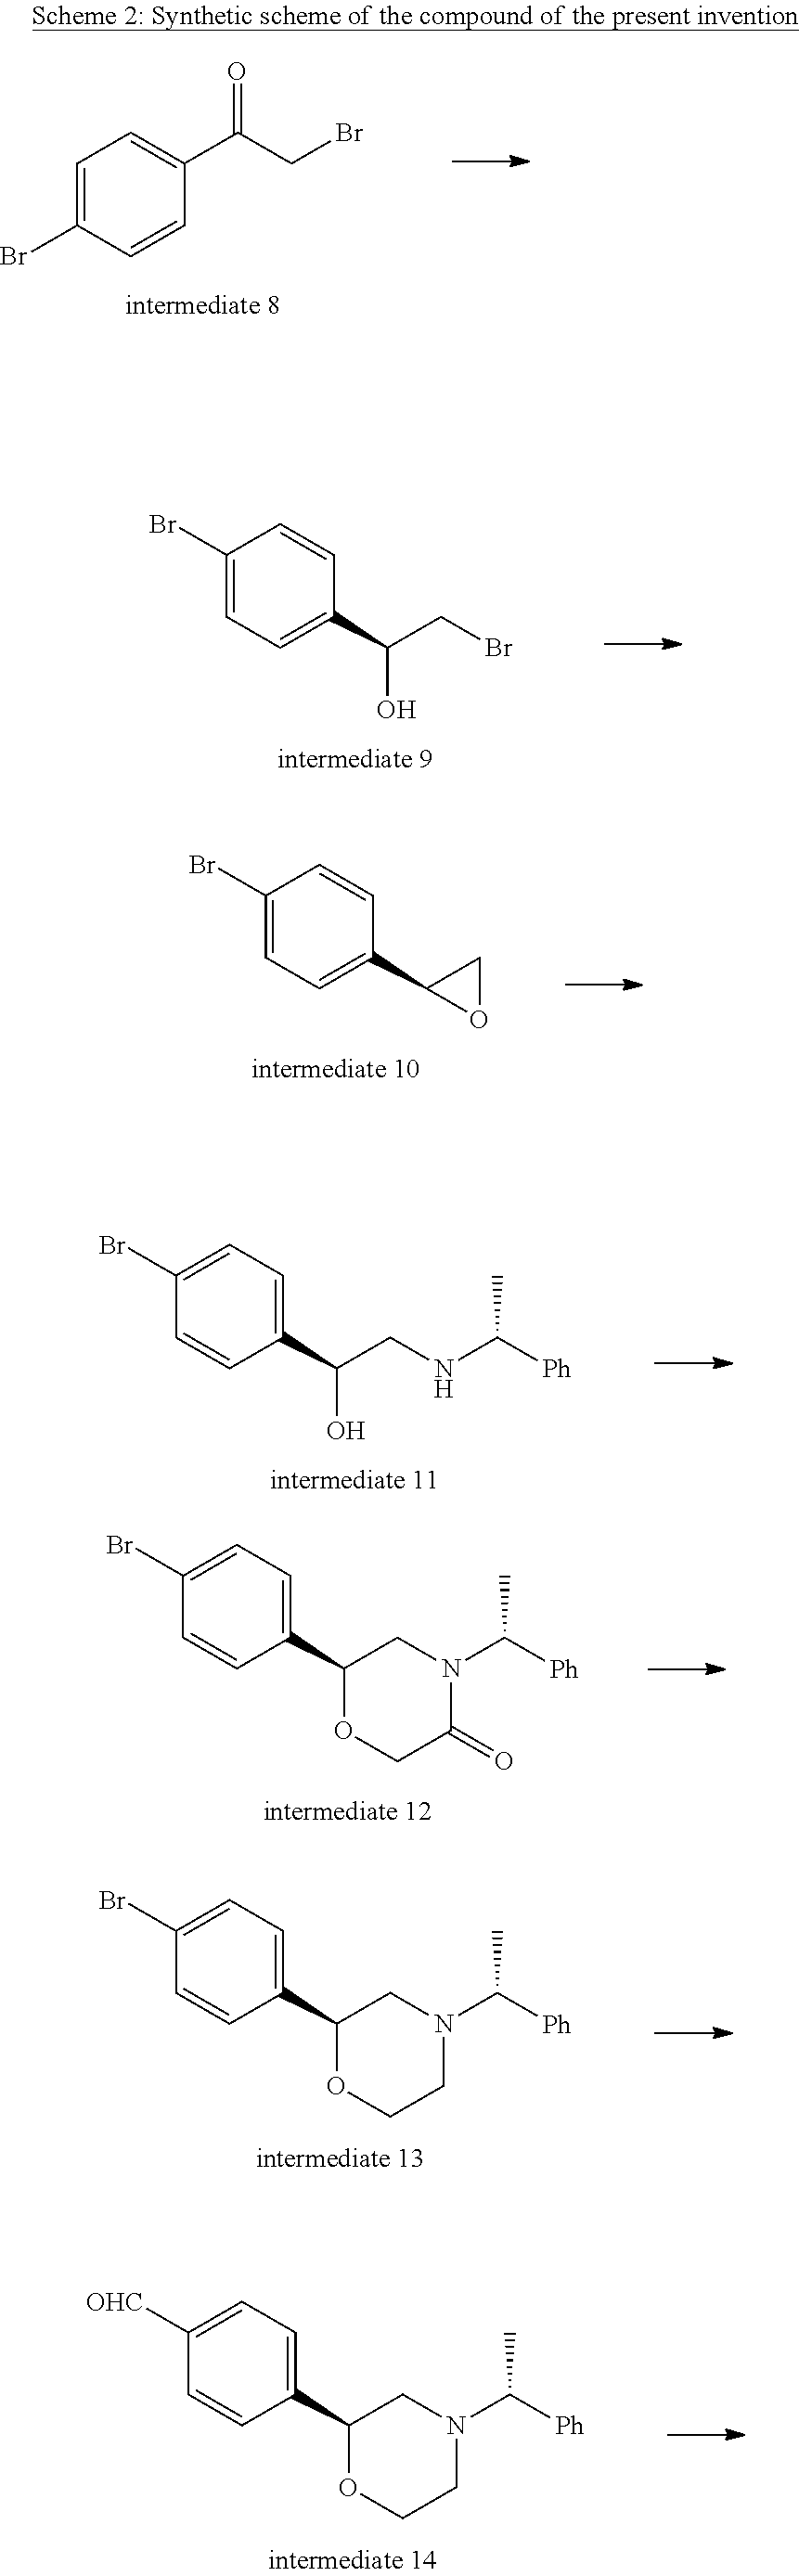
C1=C(Br)C=CC(C(CBr)=O)=C1.C1(Br)=CC=C(C(CBr)O)C=C1.C1(Br)=CC=C(C2OC2)C=C1.C1(Br)=CC=C(C(CNC([Ph])C)O)C=C1.C1(Br)=CC=C(C2OCC(=O)N(C([Ph])C)C2)C=C1.C1(Br)=CC=C(C2OCCN(C([Ph])C)C2)C=C1.C1([OHC])=CC=C(C2OCCN(C([Ph])C)C2)C=C1
